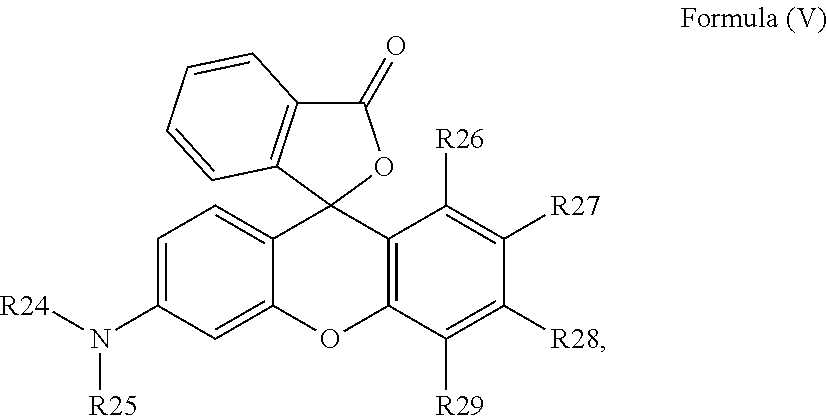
C1(=O)C2=C(C3(O1)C1=CC=C(N([R24])[R25])C=C1OC1=C3C([R26])=C([R27])C([R28])=C1[R29])C=CC=C2
